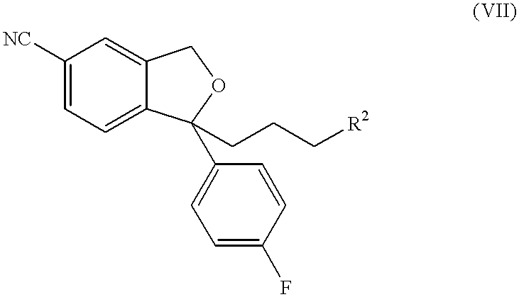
C1([NC])=CC=C2C(=C1)COC2(CCC[R2])C1=CC=C(F)C=C1
